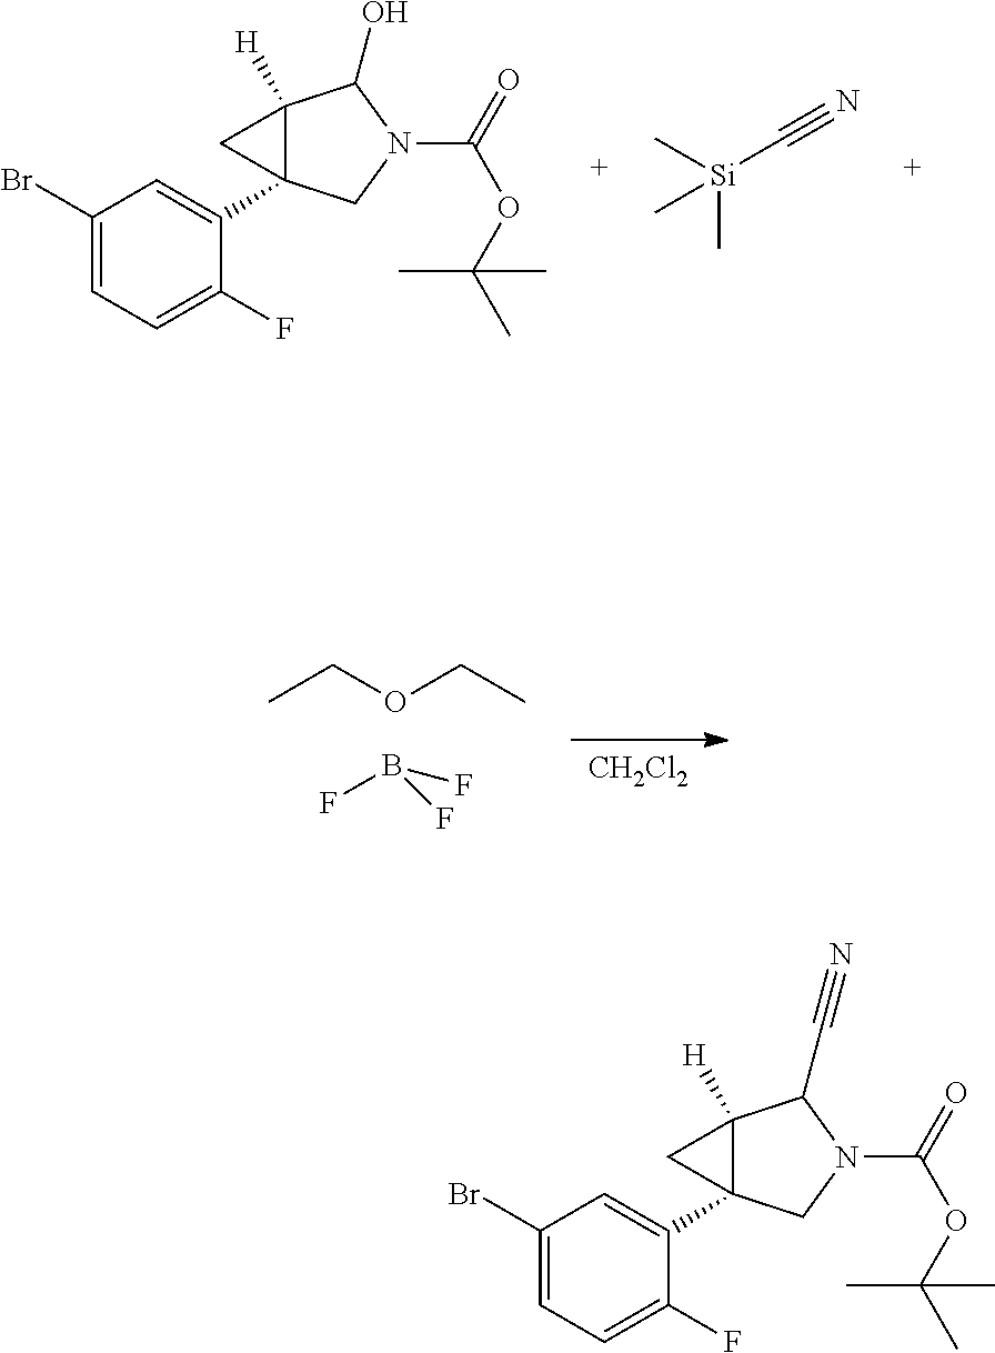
C1(Br)=CC=C(F)C(C23C([H])(C2)C(O)N(C(=O)OC(C)(C)C)C3)=C1.C[Si](C#N)(C)C.[CH2Cl2].O(CC)CC.FB(F)F.C1(Br)=CC=C(F)C(C23C([H])(C2)C(C#N)N(C(=O)OC(C)(C)C)C3)=C1
